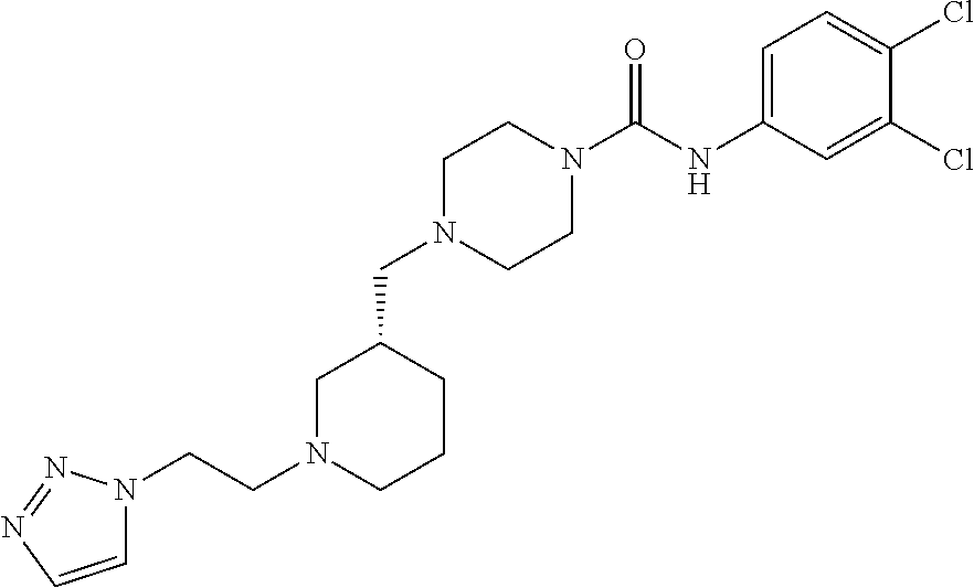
C1N(CC2CCCN(CCN3C=CN=N3)C2)CCN(C(NC2=CC=C(Cl)C(Cl)=C2)=O)C1
